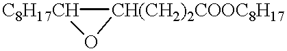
[C8H17CH]1[CH(CH2)2COOC8H17]O1
